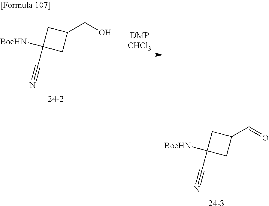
[24-3].C1(C=O)CC([BocHN])(C#N)C1.[24-2].C1(CO)CC([BocHN])(C#N)C1
